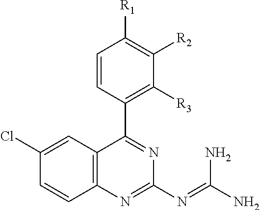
C1(Cl)=CC2=C(C=C1)N=C(N=C(N)N)N=C2C1=C([R3])C([R2])=C([R1])C=C1
